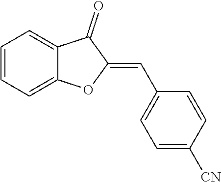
C1=CC=C2C(=C1)C(=O)C(=CC1=CC=C([CN])C=C1)O2
